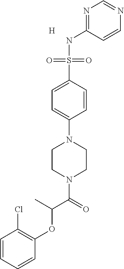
C1=CC=CC(OC(C(=O)N2CCN(C3=CC=C(S(NC4=NC=NC=C4)(=O)=O)C=C3)CC2)C)=C1Cl.[H]
